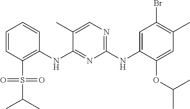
C1=CC(S(C(C)C)(=O)=O)=C(NC2=NC(NC3=CC(Br)=C(C)C=C3OC(C)C)=NC=C2C)C=C1
